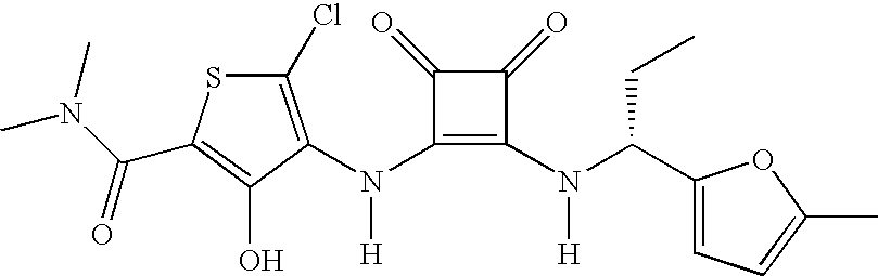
N(C1=C(N(C(C2=CC=C(C)O2)CC)[H])C(=O)C1=O)([H])C1=C(Cl)SC(C(N(C)C)=O)=C1O
